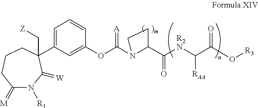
C1(=[M])N([R1])C(=[W])C(C2=CC=CC(OC(=[A])N3C(C([R2N]C(C(O[R3])=O)[RAA])=O)CC3)=C2)(C[Z])CCC1
